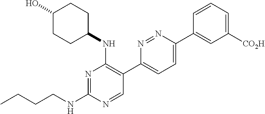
N1=C(NCCCC)N=CC(C2=CC=C(C3=CC([CO2H])=CC=C3)N=N2)=C1NC1CCC(O)CC1
